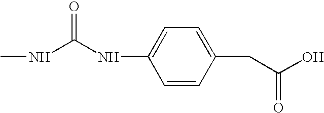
N(C(NC)=O)C1=CC=C(CC(O)=O)C=C1
